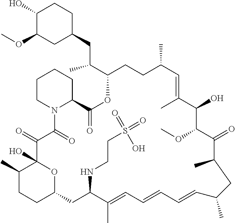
C1(C)CCC2OC1(O)C(=O)C(=O)N1C(CCCC1)C(=O)OC(C(CC1CCC(O)C(OC)C1)C)CCC(C)C=C(C)C(O)C(OC)C(=O)C(C)CC(C)C=CC=CC=C(C)C(NCCS(=O)(=O)O)C2
